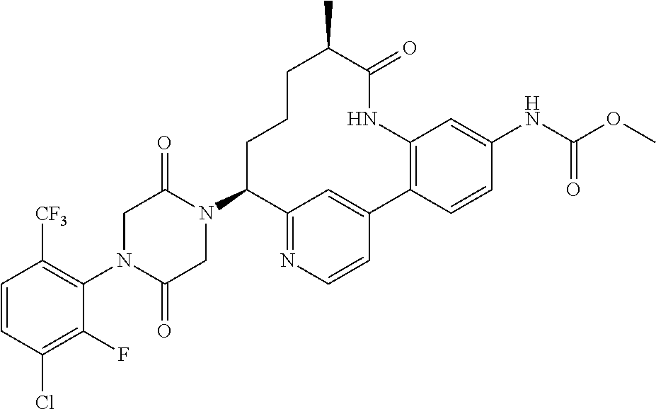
C1=CC(Cl)=C(F)C(N2C(=O)CN(C3C4=NC=CC(=C4)C4=C(C=C(NC(=O)OC)C=C4)NC(=O)C(C)CCC3)C(=O)C2)=C1[CF3]
